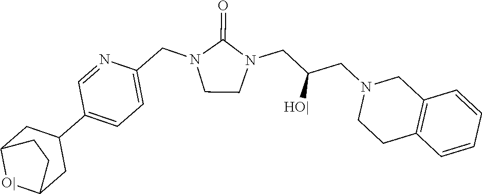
C1CN(CC(CN2CCC3=C(C2)C=CC=C3)[HO|])C(=O)N1CC1=CC=C(C2CC3[O|]C(C2)CC3)C=N1
